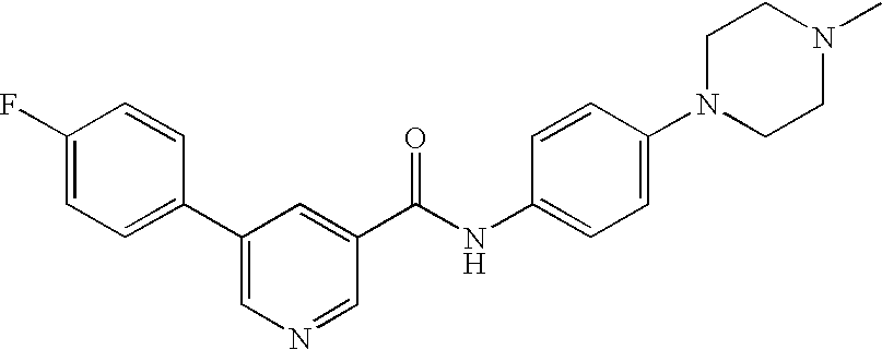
C1(F)=CC=C(C2=CN=CC(C(NC3=CC=C(N4CCN(C)CC4)C=C3)=O)=C2)C=C1
